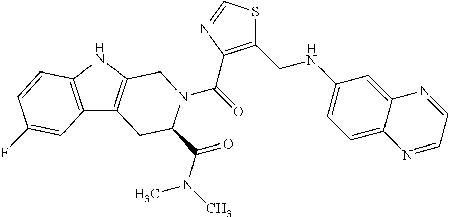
C(=O)(N1C(C(=O)N(C)C)CC2=C(NC3=C2C=C(F)C=C3)C1)C1=C(CNC2=CC=C3C(=C2)N=CC=N3)SC=N1
